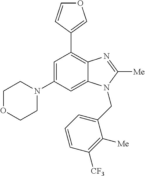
C1(N2CCOCC2)=CC(C2=COC=C2)=C2C(=C1)N(CC1=CC=CC([CF3])=C1[Me])C([Me])=N2
